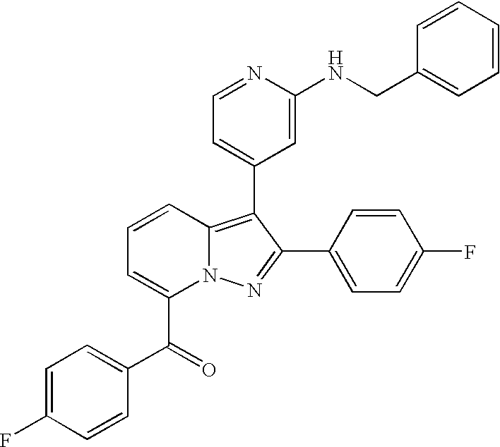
C1=CC2=C(C3=CC=NC(NCC4=CC=CC=C4)=C3)C(C3=CC=C(F)C=C3)=NN2C(C(C2=CC=C(F)C=C2)=O)=C1
